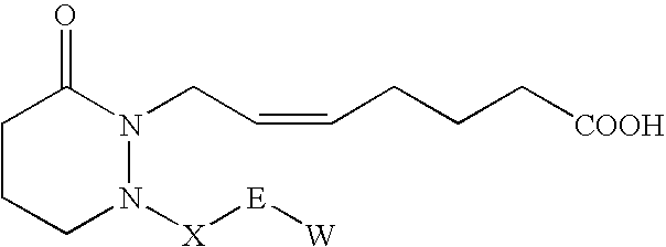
C1CCN([X][E][W])N(CC=CCCC[COOH])C1=O
